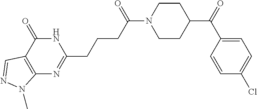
C1CN(C(CCCC2=NC3=C(C(=O)N2)C=NN3C)=O)CCC1C(=O)C1=CC=C(Cl)C=C1
